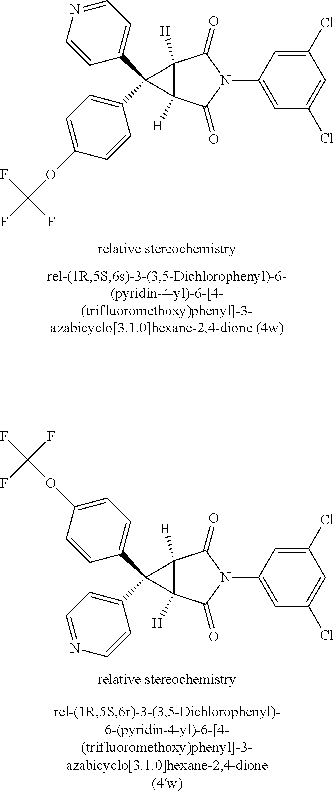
C12([H])C([H])(C(=O)N(C3=CC(Cl)=CC(Cl)=C3)C1=O)C2(C1=CC=C(OC(F)(F)F)C=C1)C1=CC=NC=C1.C12([H])C([H])(C(=O)N(C3=CC(Cl)=CC(Cl)=C3)C1=O)C2(C1=CC=NC=C1)C1=CC=C(OC(F)(F)F)C=C1
